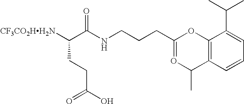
[CF3CO2HH2N]C(C(NCCCC1=OC(C)C2=C(O1)C(C(C)C)=CC=C2)=O)CCC(O)=O
